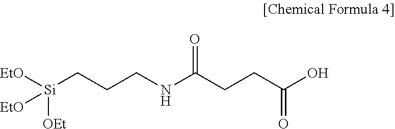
[EtO][Si](CCCNC(CCC(O)=O)=O)([OEt])[EtO]
